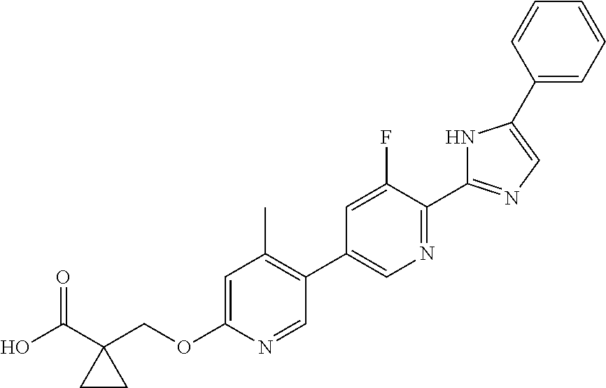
OC(C1(COC2=CC(C)=C(C3=CN=C(C4=NC=C(C5=CC=CC=C5)N4)C(F)=C3)C=N2)CC1)=O
